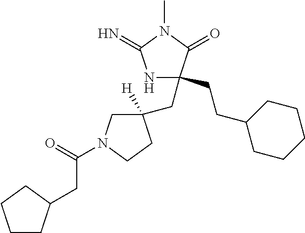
N1C(CCC2CCCCC2)(CC2([H])CN(C(=O)CC3CCCC3)CC2)C(=O)N(C)C1=N
